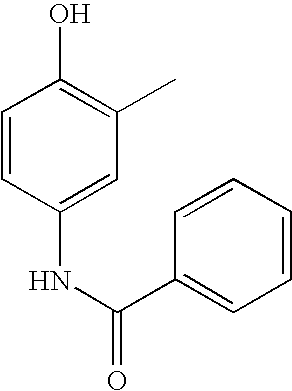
C1=CC(NC(C2=CC=CC=C2)=O)=CC(C)=C1O
